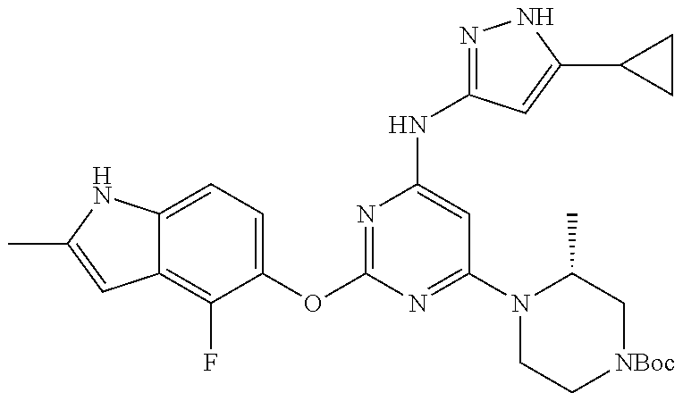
C12=C(F)C(OC3=NC(NC4=NNC(C5CC5)=C4)=CC(N4CC[NBoc]CC4C)=N3)=CC=C1NC(C)=C2
